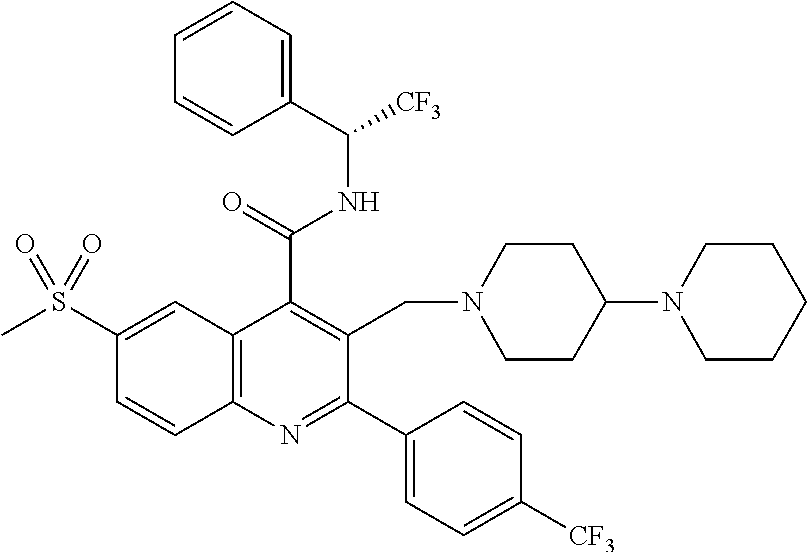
C1(C(=O)NC([CF3])C2=CC=CC=C2)=C(CN2CCC(N3CCCCC3)CC2)C(C2=CC=C([CF3])C=C2)=NC2=C1C=C(S(C)(=O)=O)C=C2
